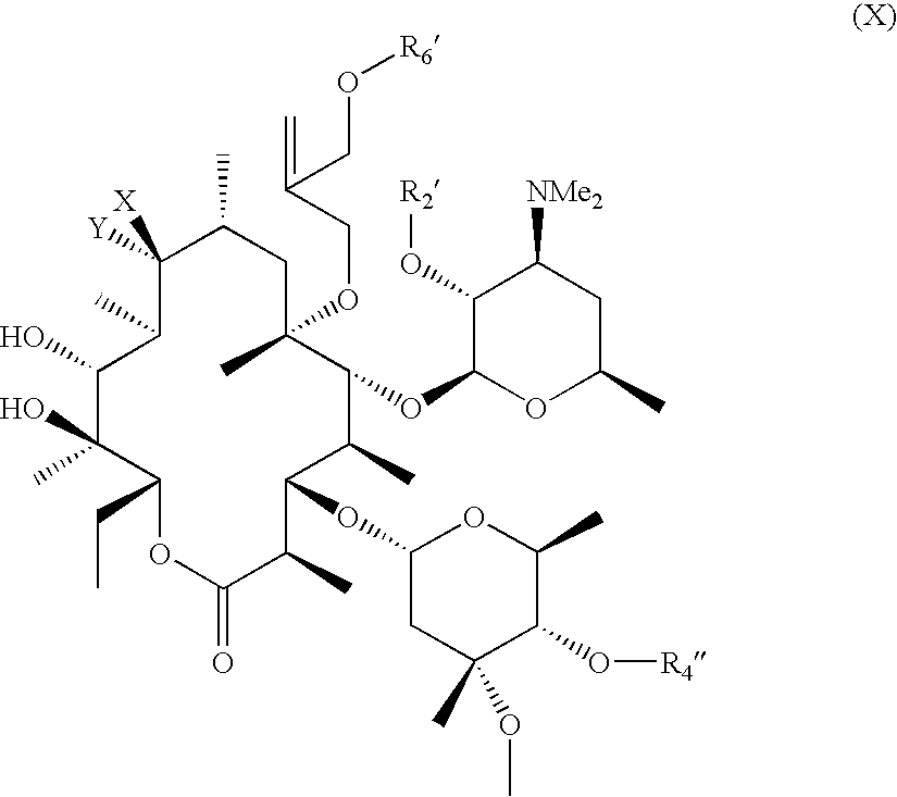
C1(O)C(C)(O)C(CC)OC(=O)C(C)C(OC2CC(OC)(C)C(O[R4])C(C)O2)C(C)C(OC2OC(C)CC([NMe2])C2O[R2])C(OCC(=C)CO[R6])(C)CC(C)C([Y])([X])C1C
